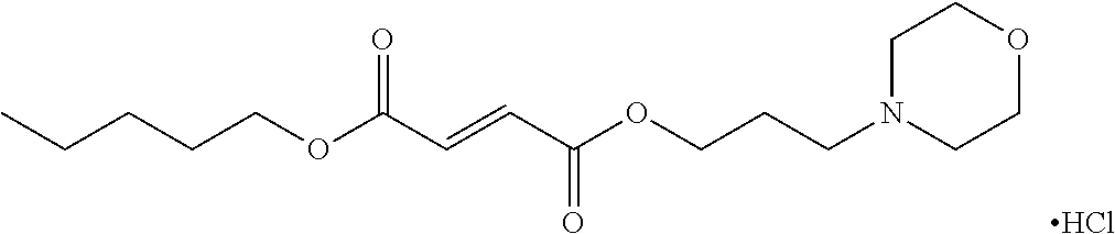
N1(CCCOC(C=CC(OCCCCC)=O)=O)CCOCC1.Cl
